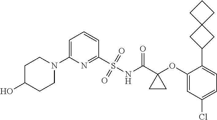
C1=C(N2CCC(O)CC2)N=C(S(NC(C2(OC3=CC(Cl)=CC=C3C3CC4(C3)CCC4)CC2)=O)(=O)=O)C=C1
